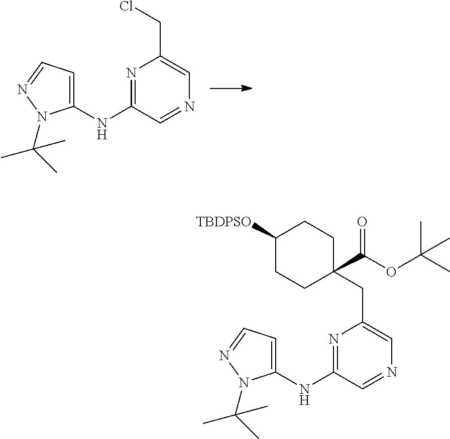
N1=C(NC2=CC=NN2C(C)(C)C)C=NC=C1CCl.N1=C(NC2=CC=NN2C(C)(C)C)C=NC=C1CC1(C(=O)OC(C)(C)C)CCC([TBDPSO])CC1
